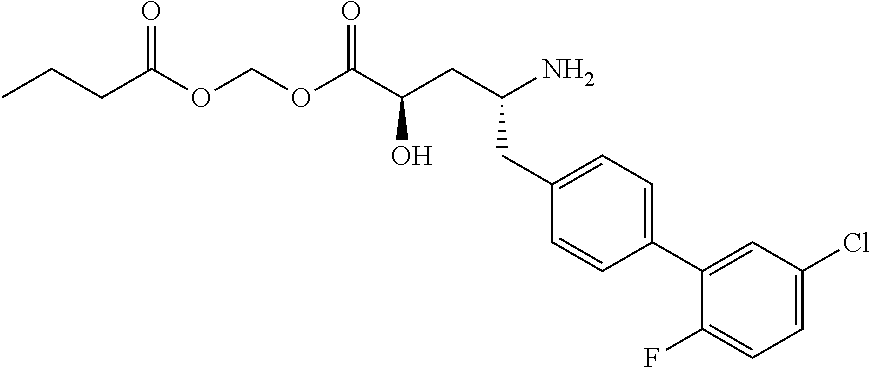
C(CC1=CC=C(C2=CC(Cl)=CC=C2F)C=C1)(N)CC(C(OCOC(CCC)=O)=O)O
